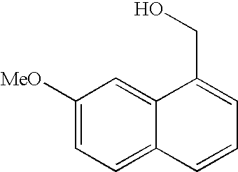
C1([MeO])=CC=C2C(=C1)C(CO)=CC=C2
